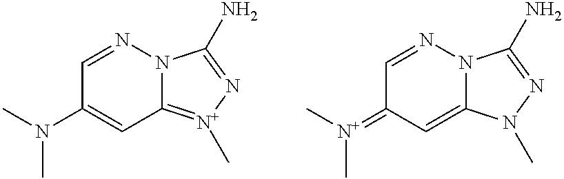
C1=NN2C(=[N+](C)N=C2N)C=C1N(C)C.C1=NN2C(=CC1=[N+](C)C)N(C)N=C2N
